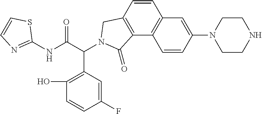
C1(NC(C(C2=C(O)C=CC(F)=C2)N2CC3=C(C4=C(C=C3)C=C(N3CCNCC3)C=C4)C2=O)=O)=NC=CS1
